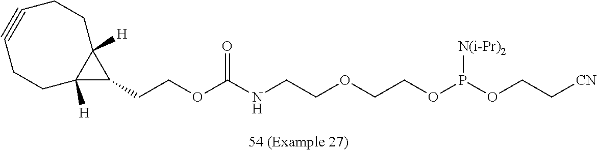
O(CCOCCNC(OCCC1C2([H])C1([H])CCC#CCC2)=O)P(OCC[CN])[N(i-Pr)2]
